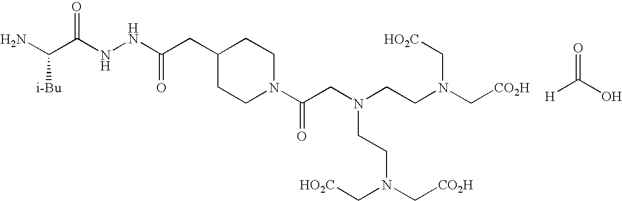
O=C(O)[H].NC(C(NNC(CC1CCN(C(CN(CCN(C[CO2H])C[HO2C])CCN(C[CO2H])C[HO2C])=O)CC1)=O)=O)[i-Bu]
